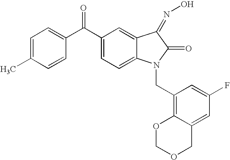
C1=C(C(C2=CC=C(C)C=C2)=O)C=C2C(=C1)N(CC1=C3C(=CC(F)=C1)COCO3)C(=O)C2=NO
